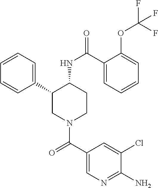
C1=CC=C(C2CN(C(C3=CN=C(N)C(Cl)=C3)=O)CCC2NC(=O)C2=CC=CC=C2OC(F)(F)F)C=C1
